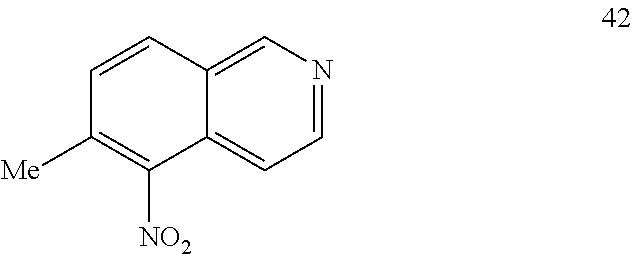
C1=NC=C2C(=C1)C([NO2])=C([Me])C=C2
